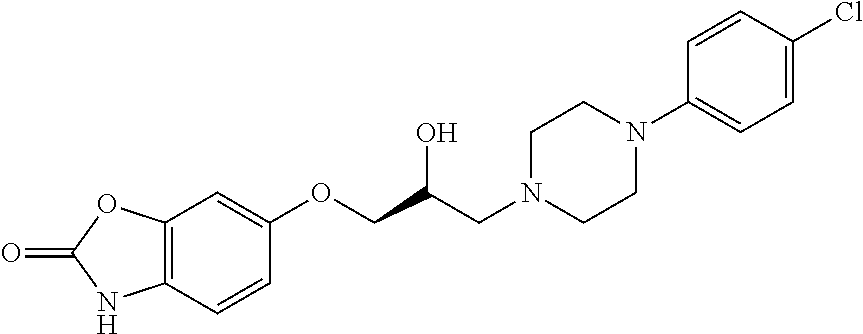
C1=CC(OCC(CN2CCN(C3=CC=C(Cl)C=C3)CC2)O)=CC2=C1NC(=O)O2
